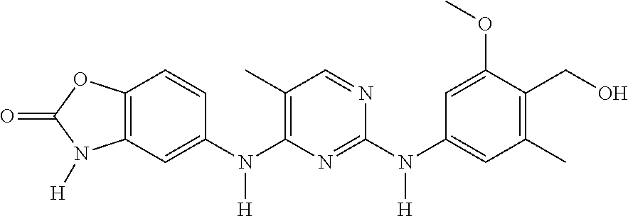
O=C1OC2=C(C=C(N(C3=C(C)C=NC(N(C4=CC(C)=C(CO)C(OC)=C4)[H])=N3)[H])C=C2)N1[H]
